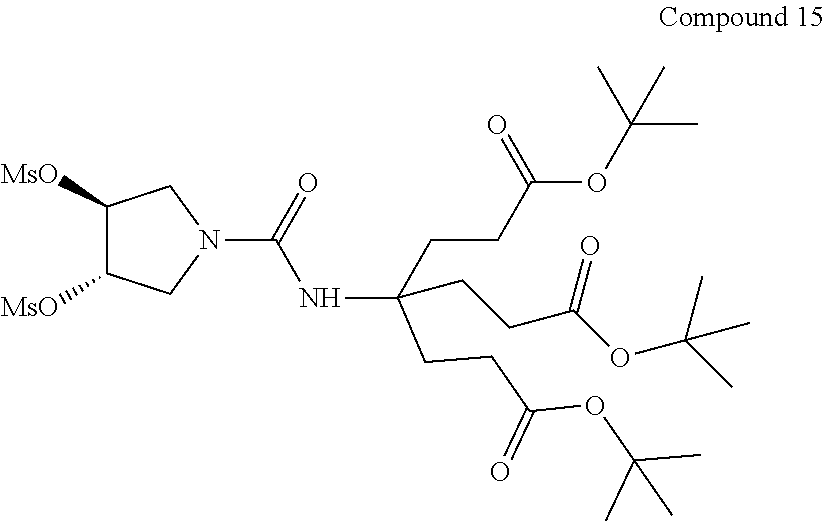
C1([MsO])C([MsO])CN(C(=O)NC(CCC(OC(C)(C)C)=O)(CCC(OC(C)(C)C)=O)CCC(OC(C)(C)C)=O)C1
